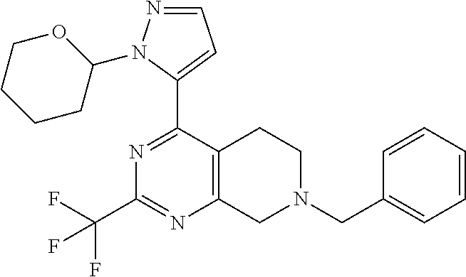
N1=C(C2=CC=NN2C2OCCCC2)C2=C(N=C1C(F)(F)F)CN(CC1=CC=CC=C1)CC2
